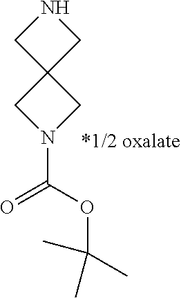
C12(CNC1)CN(C(OC(C)(C)C)=O)C2
